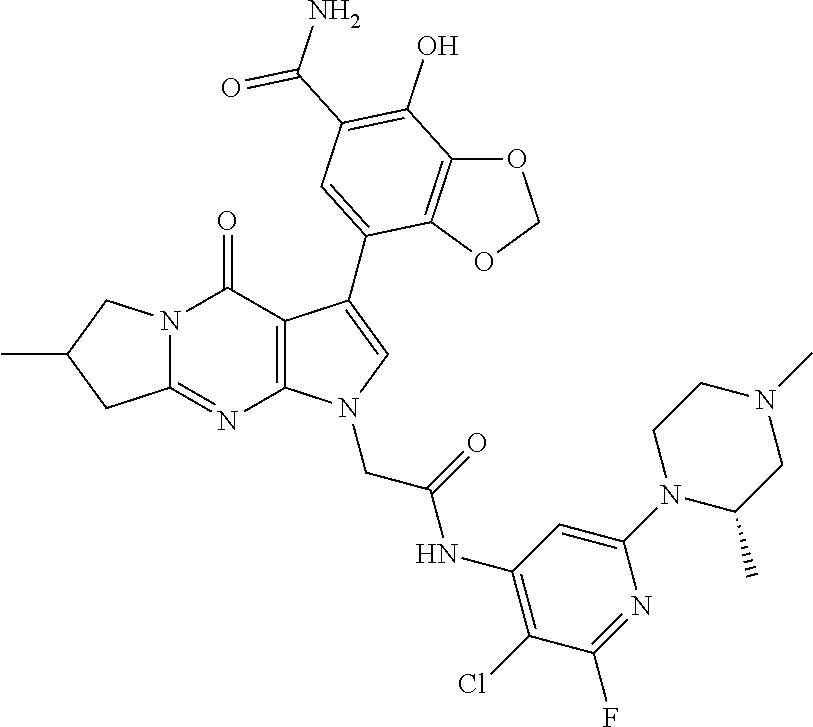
C12=NC3=C(C(=O)N1CC(C)C2)C(C1=CC(C(N)=O)=C(O)C2=C1OCO2)=CN3CC(NC1=C(Cl)C(F)=NC(N2C(C)CN(C)CC2)=C1)=O
